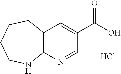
Cl.C12=C(C=C(C(O)=O)C=N1)CCCCN2
